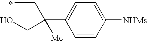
CCC(C1=CC=C([NHMs])C=C1)([Me])CO
